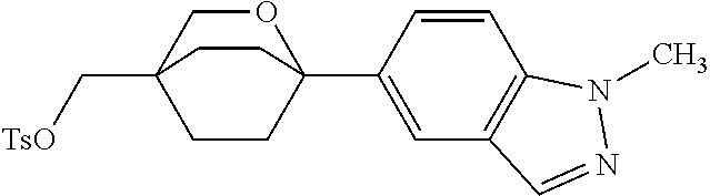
C12(C[TsO])CCC(C3=CC4=C(C=C3)N(C)N=C4)(OC1)CC2
